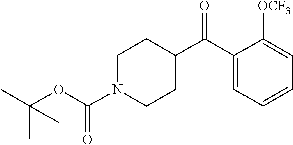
C1N(C(OC(C)(C)C)=O)CCC(C(C2=CC=CC=C2[OCF3])=O)C1
